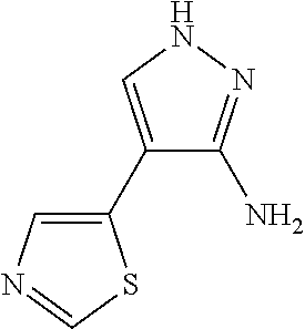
C1(C2=CN=CS2)=CNN=C1N
